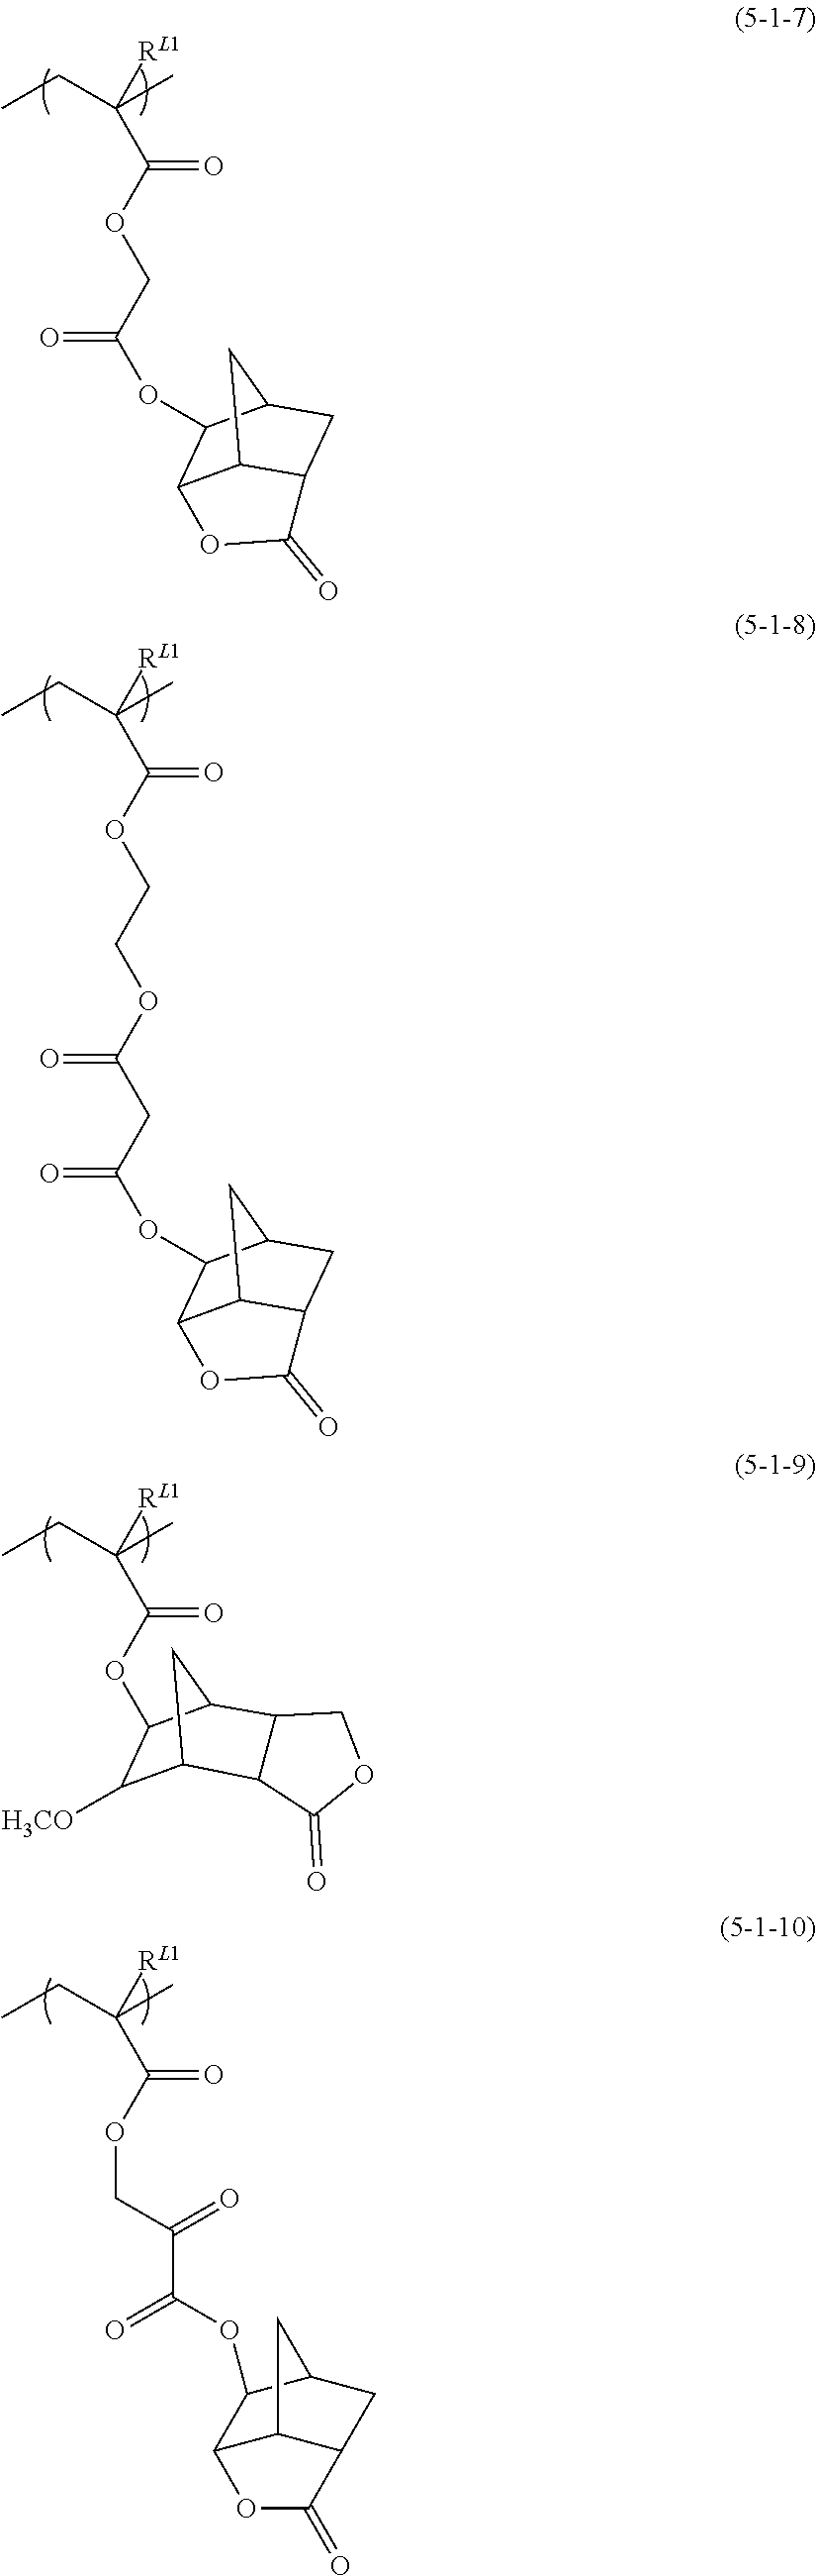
CCC(C)([RL1])C(OCC(OC1C2C3C(CC1C3)C(=O)O2)=O)=O.CCC(C)([RL1])C(OCCOC(CC(OC1C2C3C(CC1C3)C(=O)O2)=O)=O)=O.CCC(C)([RL1])C(OCC(=O)C(=O)OC1C2C3C(CC1C3)C(=O)O2)=O.CCC(C)([RL1])C(OC1C([H3CO])C2C3C(=O)OCC3C1C2)=O
